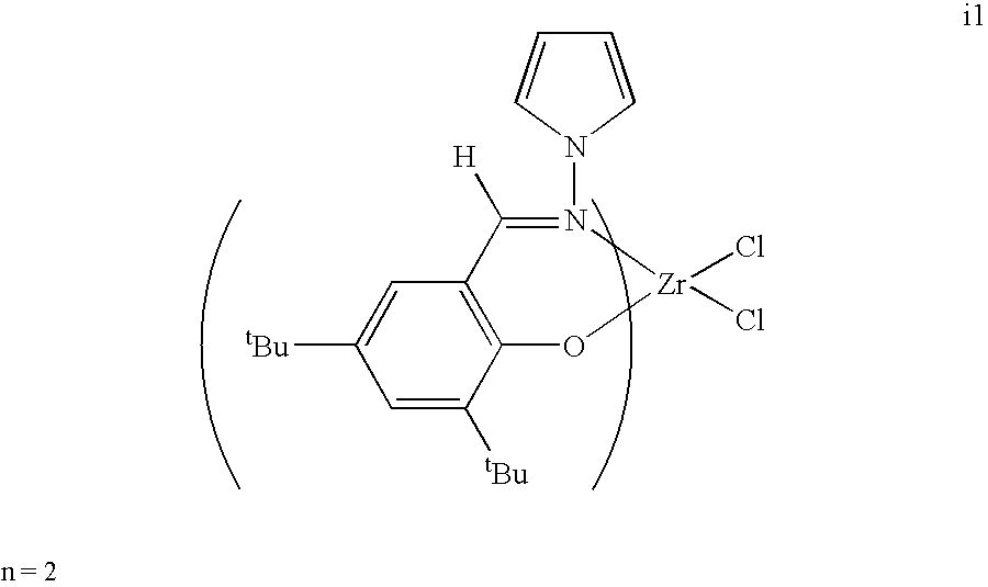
C1=C([tBu])C=C([tBu])C2=C1C([H])=N(N1C=CC=C1)[Zr](Cl)(Cl)O2
